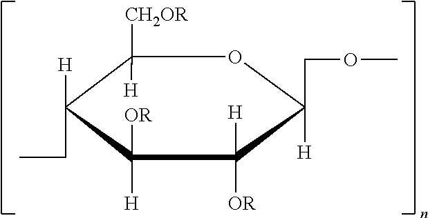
C1([CH2OR])([H])C([H])(CC)C([H])([OR])C([H])([OR])C(COC)([H])O1
